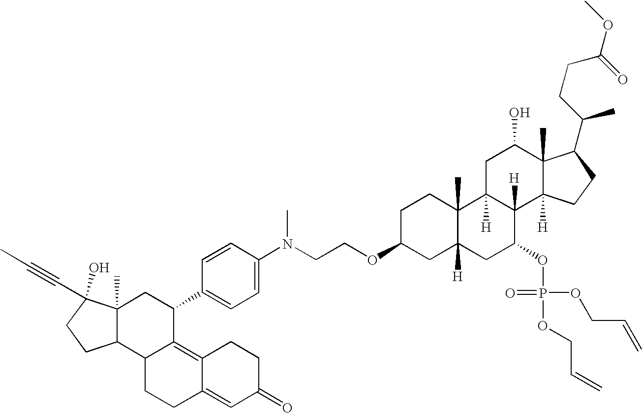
O(C(CCC(C)C1C2(C)C([H])(CC1)C1([H])C([H])(CC2O)C2(C)C([H])(CC1OP(OCC=C)(OCC=C)=O)CC(OCCN(C)C1=CC=C(C3CC4(C)C(C5C3=C3C(=CC(=O)CC3)CC5)CCC4(O)C#CC)C=C1)CC2)=O)C
